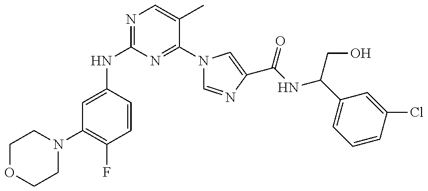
N(C1=NC=C(C)C(N2C=NC(C(=O)NC(CO)C3=CC=CC(Cl)=C3)=C2)=N1)C1=CC(N2CCOCC2)=C(F)C=C1
